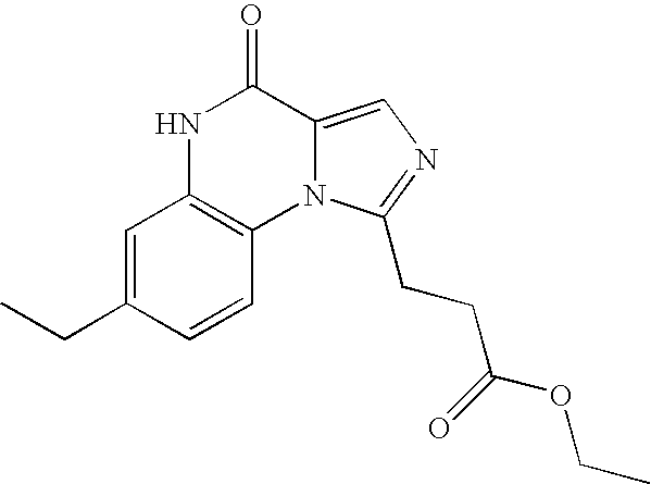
N1C2=C(N3C(=CN=C3CCC(=O)OCC)C1=O)C=CC(CC)=C2
